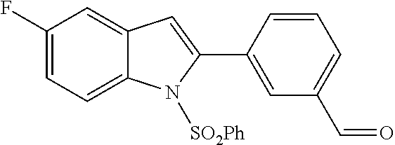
C1(C2=CC(C=O)=CC=C2)=CC2=CC(F)=CC=C2N1[SO2Ph]
